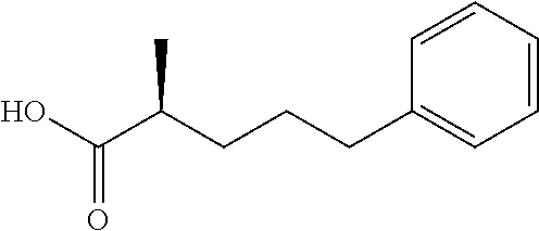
C1=CC(CCCC(C(O)=O)C)=CC=C1
